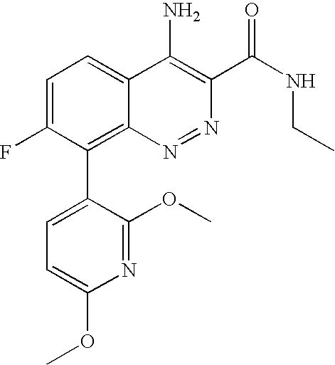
C1=C(C2=C3C(=CC=C2F)C(N)=C(C(NCC)=O)N=N3)C(OC)=NC(OC)=C1
